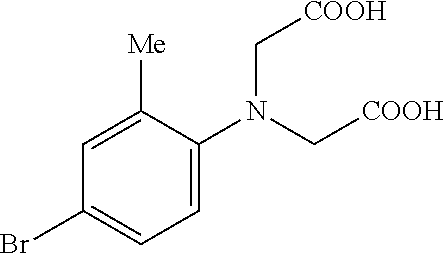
C1=C(N(C[COOH])C[COOH])C([Me])=CC(Br)=C1
